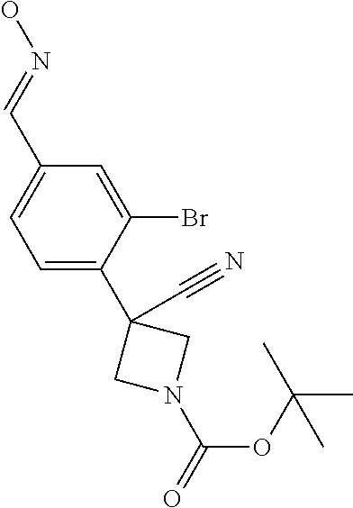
C1=C(C2(C#N)CN(C(OC(C)(C)C)=O)C2)C(Br)=CC(C=NO)=C1
